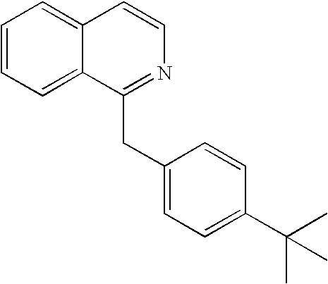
C1=CC=C2C(=C1)C=CN=C2CC1=CC=C(C(C)(C)C)C=C1
